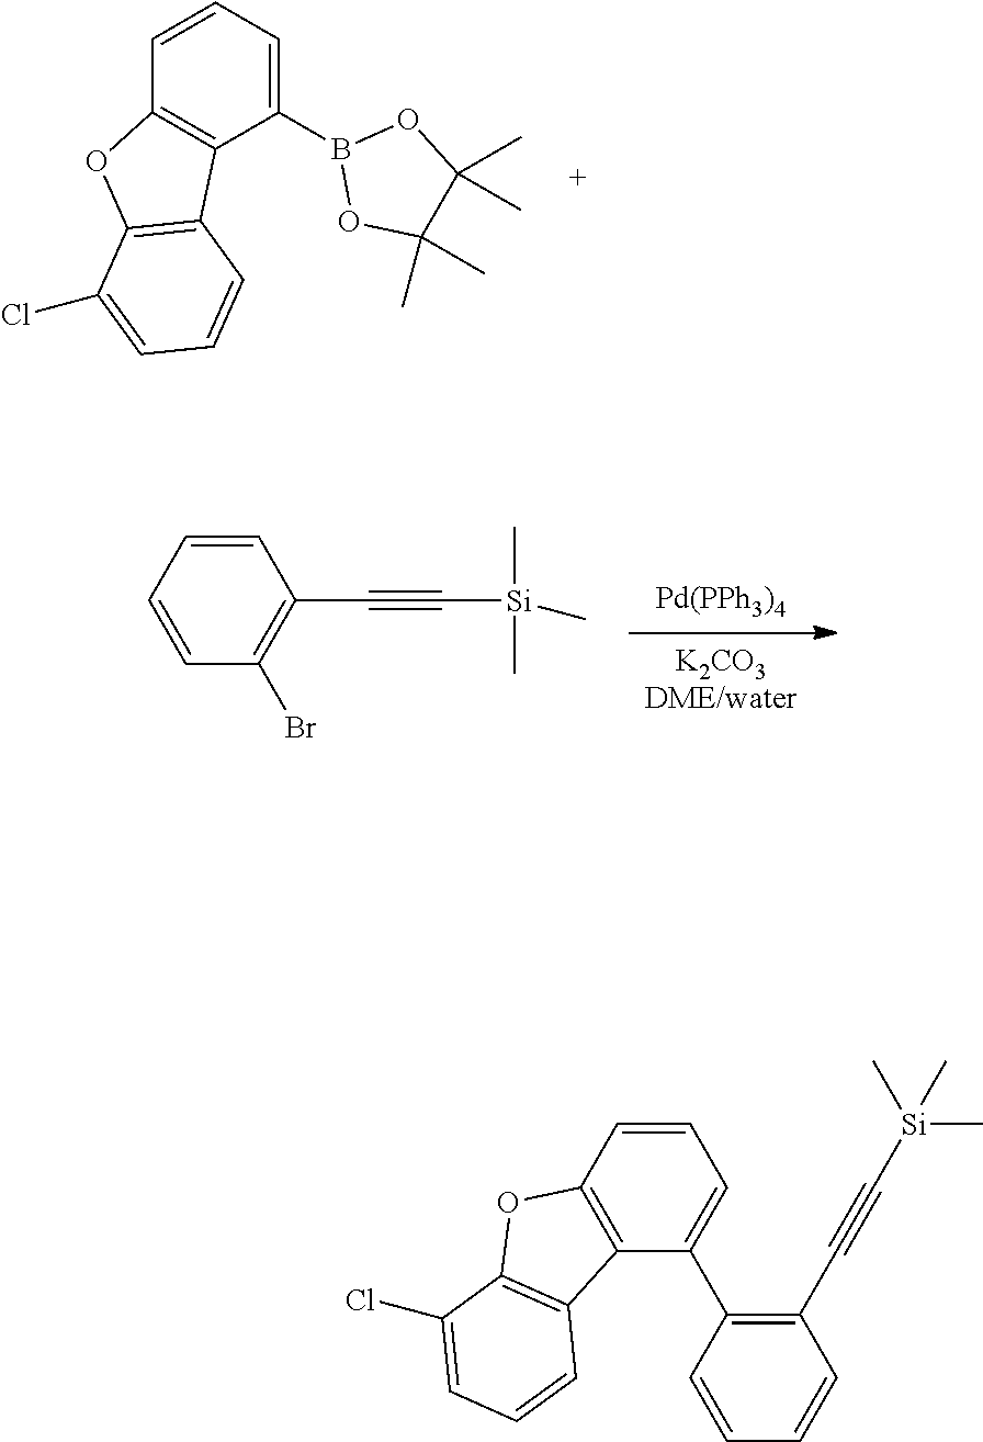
C1(B2OC(C)(C)C(C)(C)O2)=CC=CC2=C1C1=C(O2)C(Cl)=CC=C1.[Pd(PPh3)4].[K2CO3DME/water].C1=CC=CC(Br)=C1C#C[Si](C)(C)C.C1=CC2=C(C(C3=C(C#C[Si](C)(C)C)C=CC=C3)=C1)C1=C(O2)C(Cl)=CC=C1
